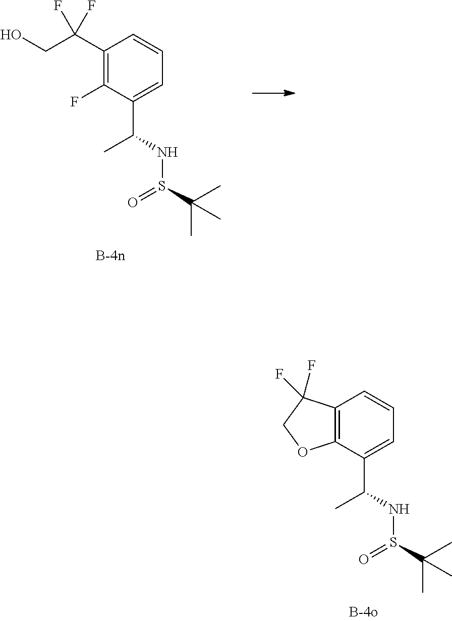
C1(C(CO)(F)F)=C(F)C(C(NS(C(C)(C)C)=O)C)=CC=C1.C12=C(C(C(NS(C(C)(C)C)=O)C)=CC=C1)OCC2(F)F
